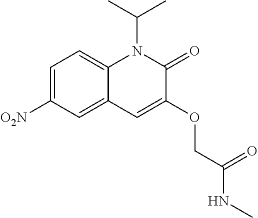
C1=C([O2N])C=C2C(=C1)N(C(C)C)C(=O)C(OCC(NC)=O)=C2
